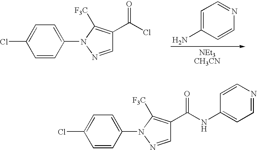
C1=CN=CC=C1N.C1=CC(N2N=CC(C(Cl)=O)=C2[F3C])=CC=C1Cl.C1(Cl)=CC=C(N2N=CC(C(NC3=CC=NC=C3)=O)=C2[F3C])C=C1
